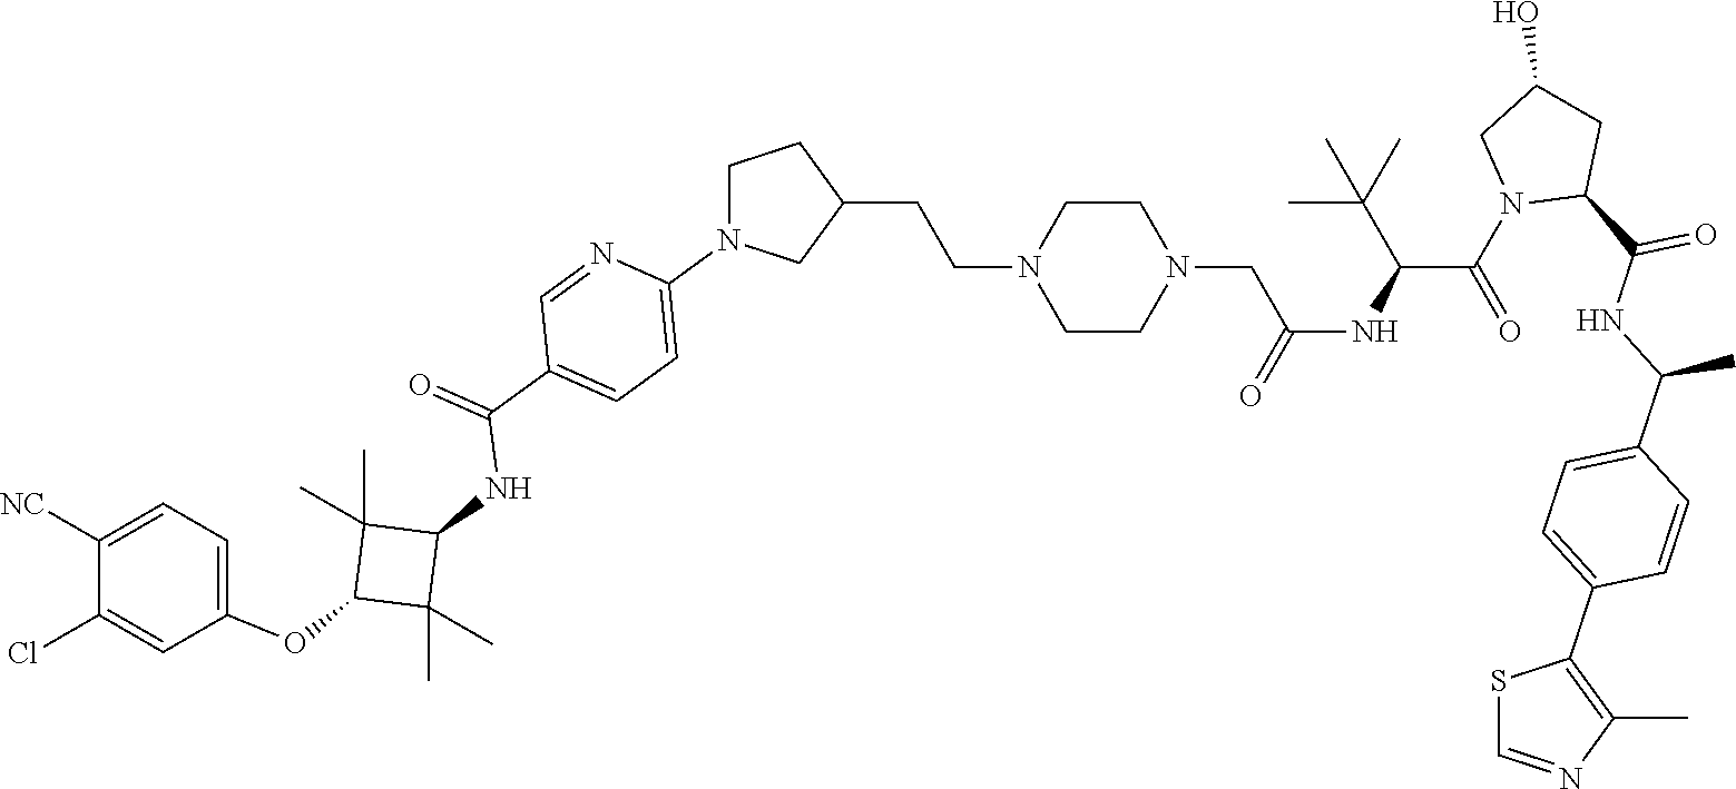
C1N(C2=CC=C(C(=O)NC3C(C)(C)C(OC4=CC=C([NC])C(Cl)=C4)C3(C)C)C=N2)CC(CCN2CCN(CC(NC(C(N3C(C(NC(C4=CC=C(C5=C(C)N=CS5)C=C4)C)=O)CC(O)C3)=O)C(C)(C)C)=O)CC2)C1
